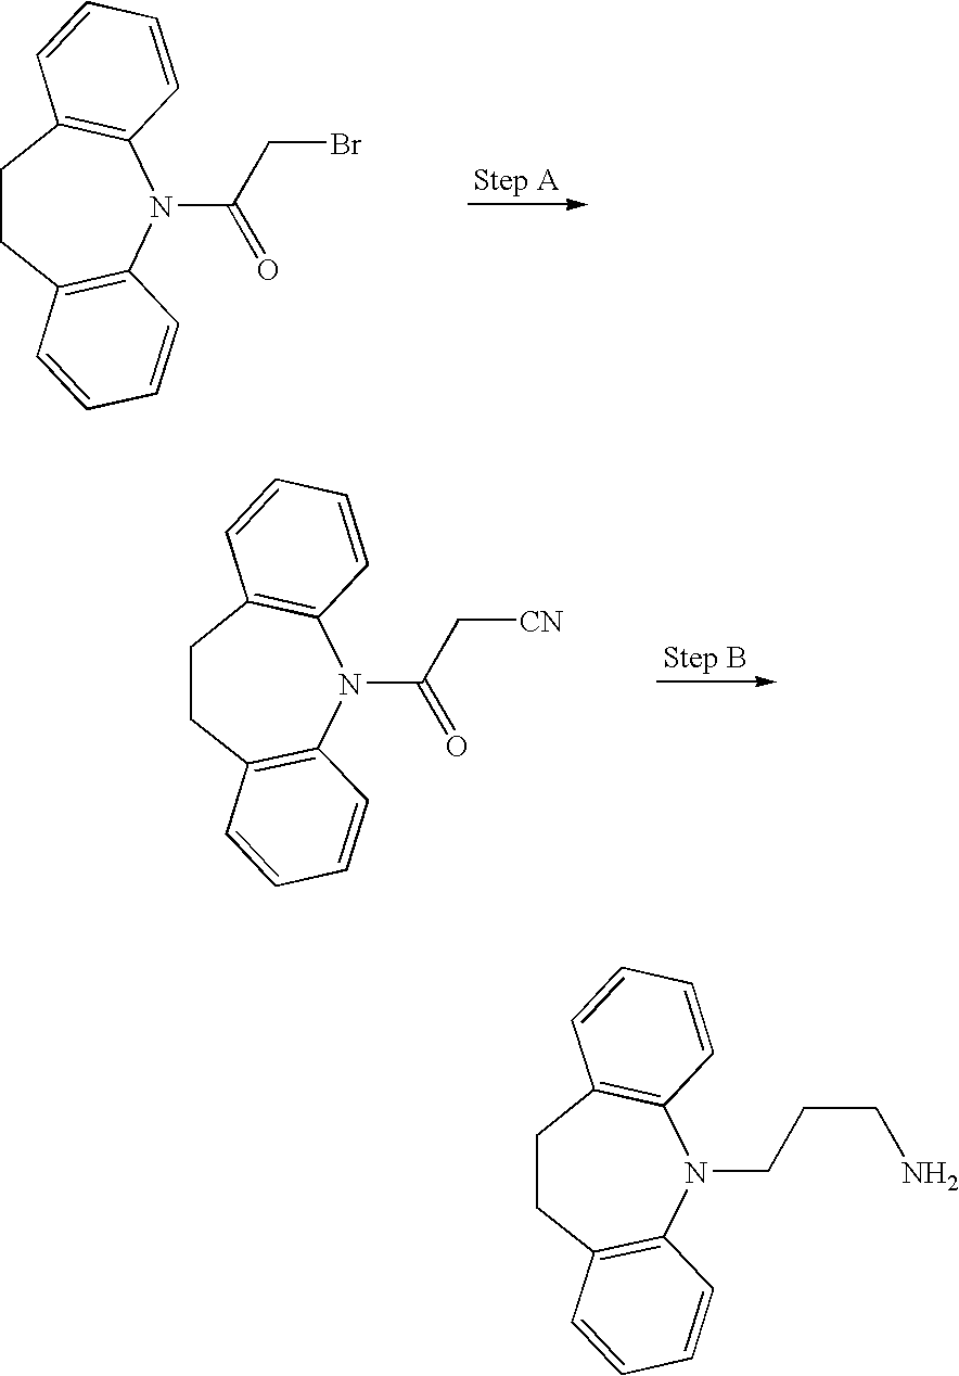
C1CC2=C(N(C(CBr)=O)C3=C1C=CC=C3)C=CC=C2.C1CC2=C(N(C(C[CN])=O)C3=C1C=CC=C3)C=CC=C2.C1CC2=C(N(CCCN)C3=C1C=CC=C3)C=CC=C2
